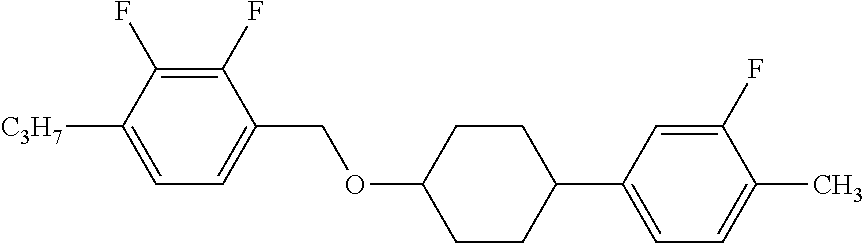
C1(F)=C(F)C([C3H7])=CC=C1COC1CCC(C2=CC=C(C)C(F)=C2)CC1
